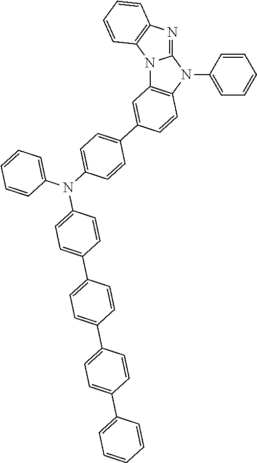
C1=CC(N2C3=NC4=C(N3C3=C2C=CC(C2=CC=C(N(C5=CC=CC=C5)C5=CC=C(C6=CC=C(C7=CC=C(C8=CC=CC=C8)C=C7)C=C6)C=C5)C=C2)=C3)C=CC=C4)=CC=C1
